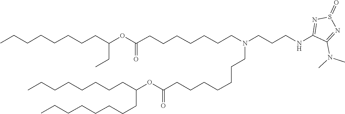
O(C(=O)CCCCCCCN(CCCCCCCC(OC(CC)CCCCCCCC)=O)CCCNC1=NS(=O)N=C1N(C)C)C(CCCCCCCC)CCCCCCCC
